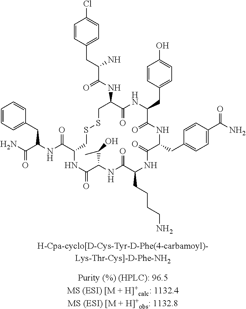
C1=CC(CC(C(NC2C(=O)NC(CC3=CC=C(O)C=C3)C(=O)NC(CC3=CC=C(C(N)=O)C=C3)C(=O)NC(CCCCN)C(=O)NC(C(C)O)C(=O)NC(C(=O)NC(CC3=CC=CC=C3)C(=O)N)CSSC2)=O)N)=CC=C1Cl
